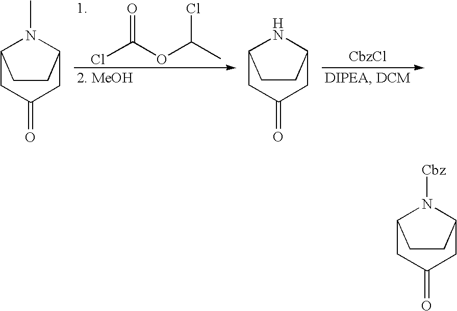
ClC(OC(C)Cl)=O.[CbzCl].C1C(=O)CC2N(C)C1CC2.C1C(=O)CC2NC1CC2.C1C(=O)CC2N([Cbz])C1CC2
